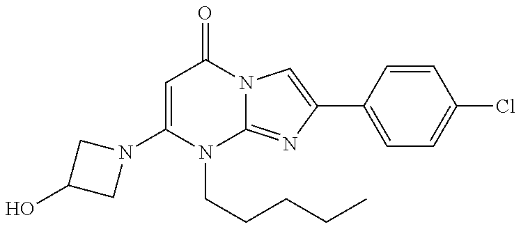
C1(N2CC(O)C2)=CC(=O)N2C(=NC(C3=CC=C(Cl)C=C3)=C2)N1CCCCC
